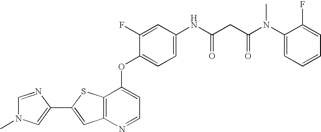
C12=C(SC(C3=CN(C)C=N3)=C1)C(OC1=CC=C(NC(CC(N(C3=CC=CC=C3F)C)=O)=O)C=C1F)=CC=N2
